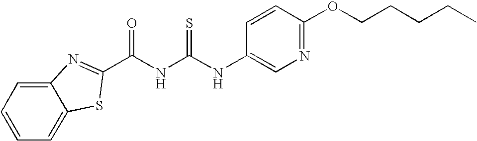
C12=CC=CC=C1SC(C(NC(NC1=CN=C(OCCCCC)C=C1)=S)=O)=N2
